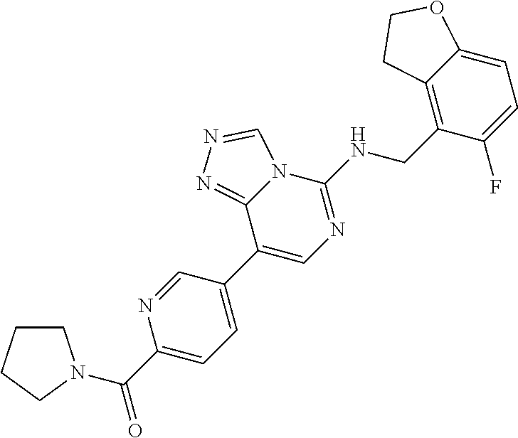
C1(C(=O)N2CCCC2)=CC=C(C2=CN=C(NCC3=C4C(=CC=C3F)OCC4)N3C2=NN=C3)C=N1
